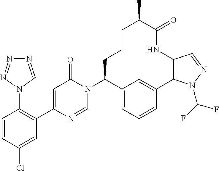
C1=CC(Cl)=CC(C2=CC(=O)N(C3C4=CC=CC(=C4)C4=C(NC(=O)C(C)CCC3)C=NN4C(F)F)C=N2)=C1N1C=NN=N1
